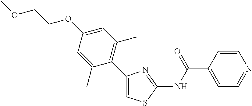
C1(C2=C(C)C=C(OCCOC)C=C2C)=CSC(NC(C2=CC=NC=C2)=O)=N1
